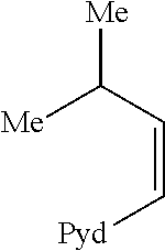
[Me]C(C=C[Pyd])[Me]
